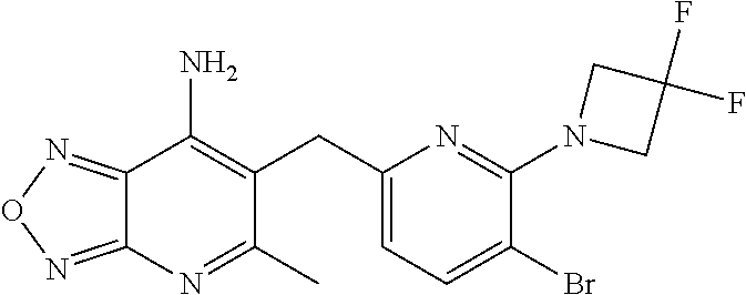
C12=NON=C1N=C(C)C(CC1=CC=C(Br)C(N3CC(F)(F)C3)=N1)=C2N
